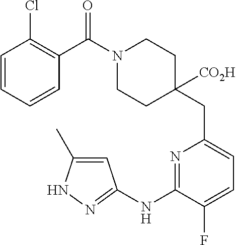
C1=CC=CC(C(=O)N2CCC(CC3=CC=C(F)C(NC4=NNC(C)=C4)=N3)([CO2H])CC2)=C1Cl
